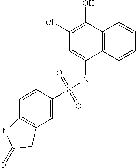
C1=CC2=C(C=C1S(NC1=CC(Cl)=C(O)C3=C1C=CC=C3)(=O)=O)CC(=O)N2
